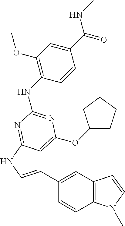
C1(C2=CC3=C(C=C2)N(C)C=C3)=CNC2=NC(NC3=C(OC)C=C(C(NC)=O)C=C3)=NC(OC3CCCC3)=C12
